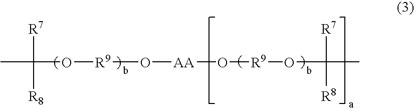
CC([R8])([R7])O[R9]O[AA]O[R9]OC([R8])([R7])C
